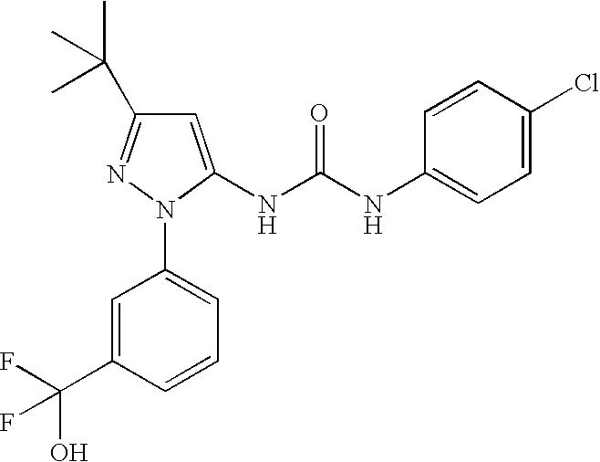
C1=C(NC(NC2=CC=C(Cl)C=C2)=O)N(C2=CC=CC(C(O)(F)F)=C2)N=C1C(C)(C)C
